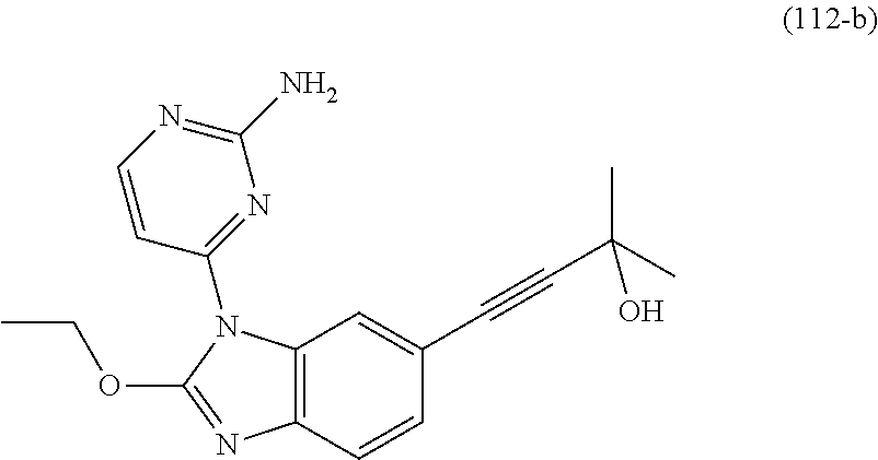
C12=C(C=CC(C#CC(C)(O)C)=C1)N=C(OCC)N2C1=NC(N)=NC=C1
